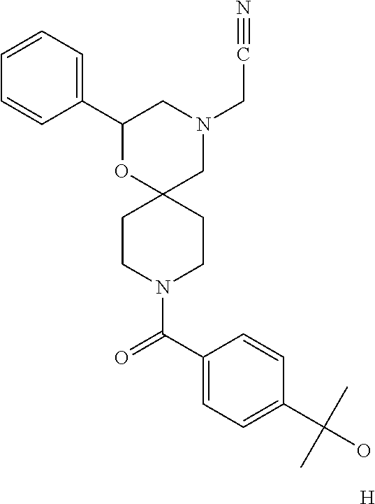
[H].N1(CC#N)CC2(OC(C3=CC=CC=C3)C1)CCN(C(C1=CC=C(C(C)(C)O)C=C1)=O)CC2
